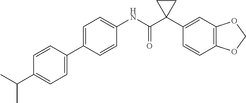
C1=CC(C2=CC=C(C(C)C)C=C2)=CC=C1NC(C1(C2=CC3=C(C=C2)OCO3)CC1)=O
